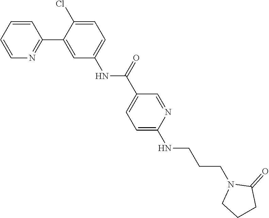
C1=CN=C(C2=CC(NC(C3=CC=C(NCCCN4CCCC4=O)N=C3)=O)=CC=C2Cl)C=C1
